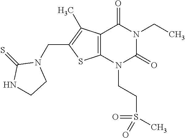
C12=C(N(CCS(C)(=O)=O)C(=O)N(CC)C1=O)SC(CN1C(=S)NCC1)=C2C
